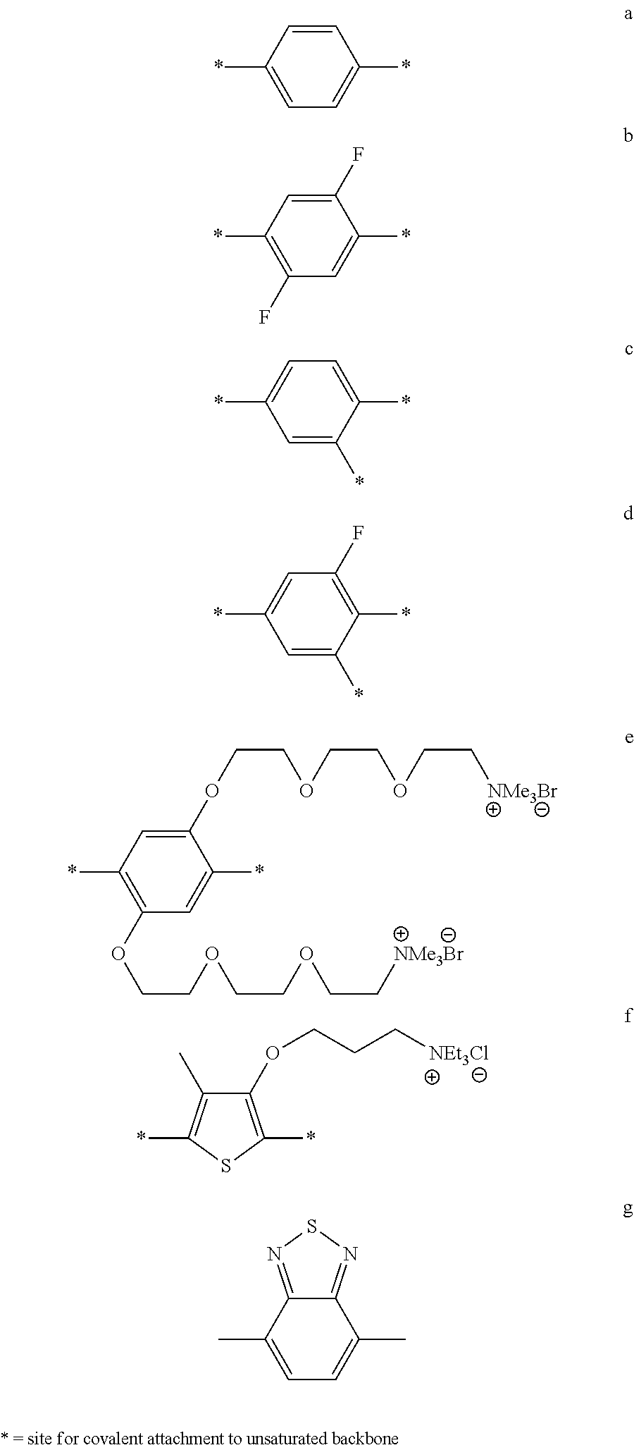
C1(*)=CC=C(*)C=C1.C1(*)=C(F)C=C(*)C(F)=C1.C1(*)=CC=C(*)C(*)=C1.C1(*)=CC(F)=C(*)C(*)=C1.C1(*)=C(OCCOCCOCC[NMe3Br])C=C(*)C(OCCOCCOCC[NMe3Br])=C1.C1(C)=C(*)SC(*)=C1OCCC[NEt3Cl].C1=C(C)C2=NSN=C2C(C)=C1
